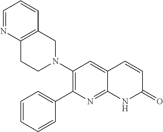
C12=C(CN(C3=C(C4=CC=CC=C4)N=C4C(=C3)C=CC(=O)N4)CC1)C=CC=N2
